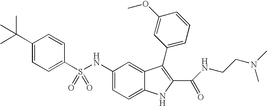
N(C1=CC=C2C(=C1)C(C1=CC=CC(OC)=C1)=C(C(=O)NCCN(C)C)N2)S(C1=CC=C(C(C)(C)C)C=C1)(=O)=O
